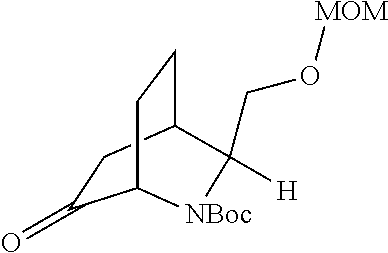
C(C1([H])C2CCC(C(=O)C2)[NBoc]1)O[MOM]
